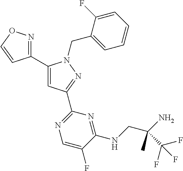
C1(C2=NOC=C2)=CC(C2=NC=C(F)C(NCC(N)(C)C(F)(F)F)=N2)=NN1CC1=CC=CC=C1F
